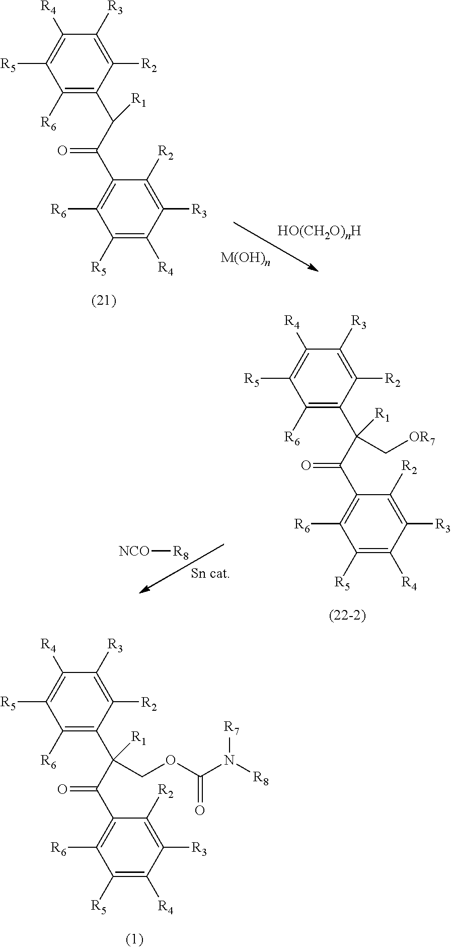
C1([R6])=C(C(C(C2=C([R6])C([R5])=C([R4])C([R3])=C2[R2])=O)[R1])C([R2])=C([R3])C([R4])=C1[R5].[Sn cat].C1([R6])=C(C(C(C2=C([R6])C([R5])=C([R4])C([R3])=C2[R2])=O)([R1])C[OR7])C([R2])=C([R3])C([R4])=C1[R5].[NCO][R8].C1([R6])=C(C(C(C2=C([R6])C([R5])=C([R4])C([R3])=C2[R2])=O)([R1])COC(N([R8])[R7])=O)C([R2])=C([R3])C([R4])=C1[R5]
